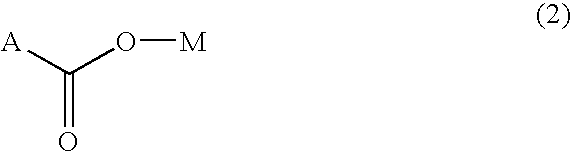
O=C([A])O[M]
